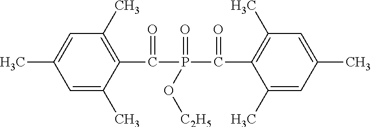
C1=C(C)C(C(P(C(=O)C2=C(C)C=C(C)C=C2C)(=O)O[C2H5])=O)=C(C)C=C1C
